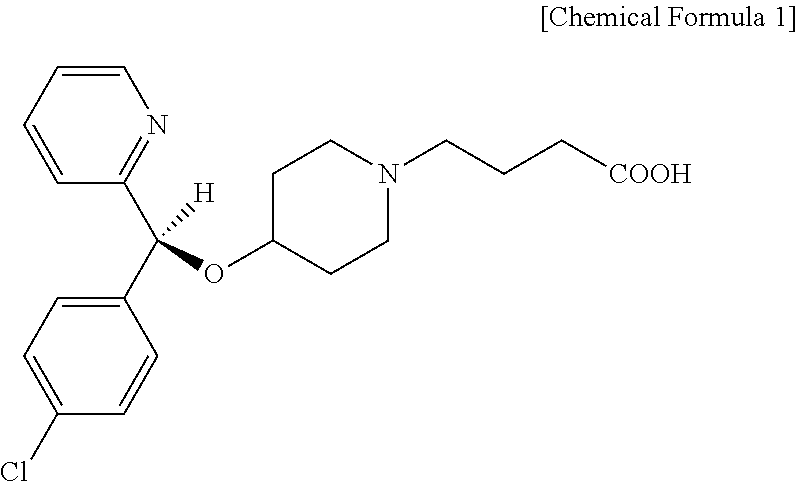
N1=C(C(C2=CC=C(Cl)C=C2)(OC2CCN(CCC[COOH])CC2)[H])C=CC=C1
